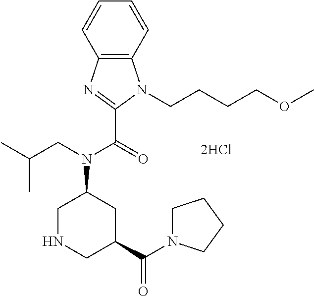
C1=CC2=C(C=C1)N(CCCCOC)C(C(=O)N(CC(C)C)C1CNCC(C(N3CCCC3)=O)C1)=N2
